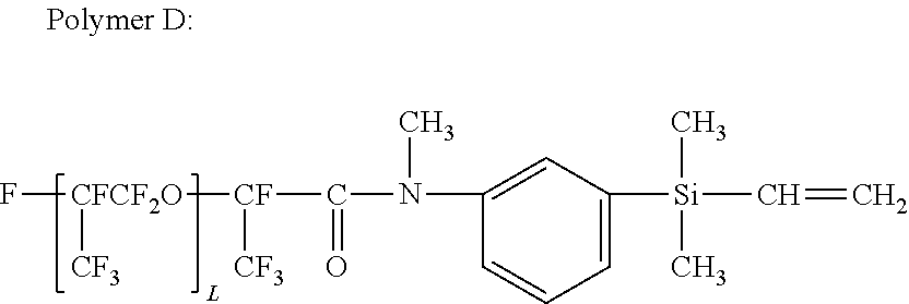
F[CFCF2O]([CF](C(N(C)C1=CC([Si](C)(C)C=C)=CC=C1)=O)[CF3])[CF3]
